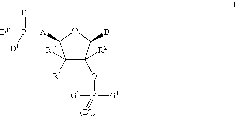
C1([R1])([R1])C(OP([G1])([G1])=[(E)r])([R2])C(B)OC1[A]P(=[E])([D1])[D1]
